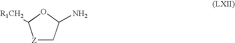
[Z]1CC(N)OC1[R1CH2]
